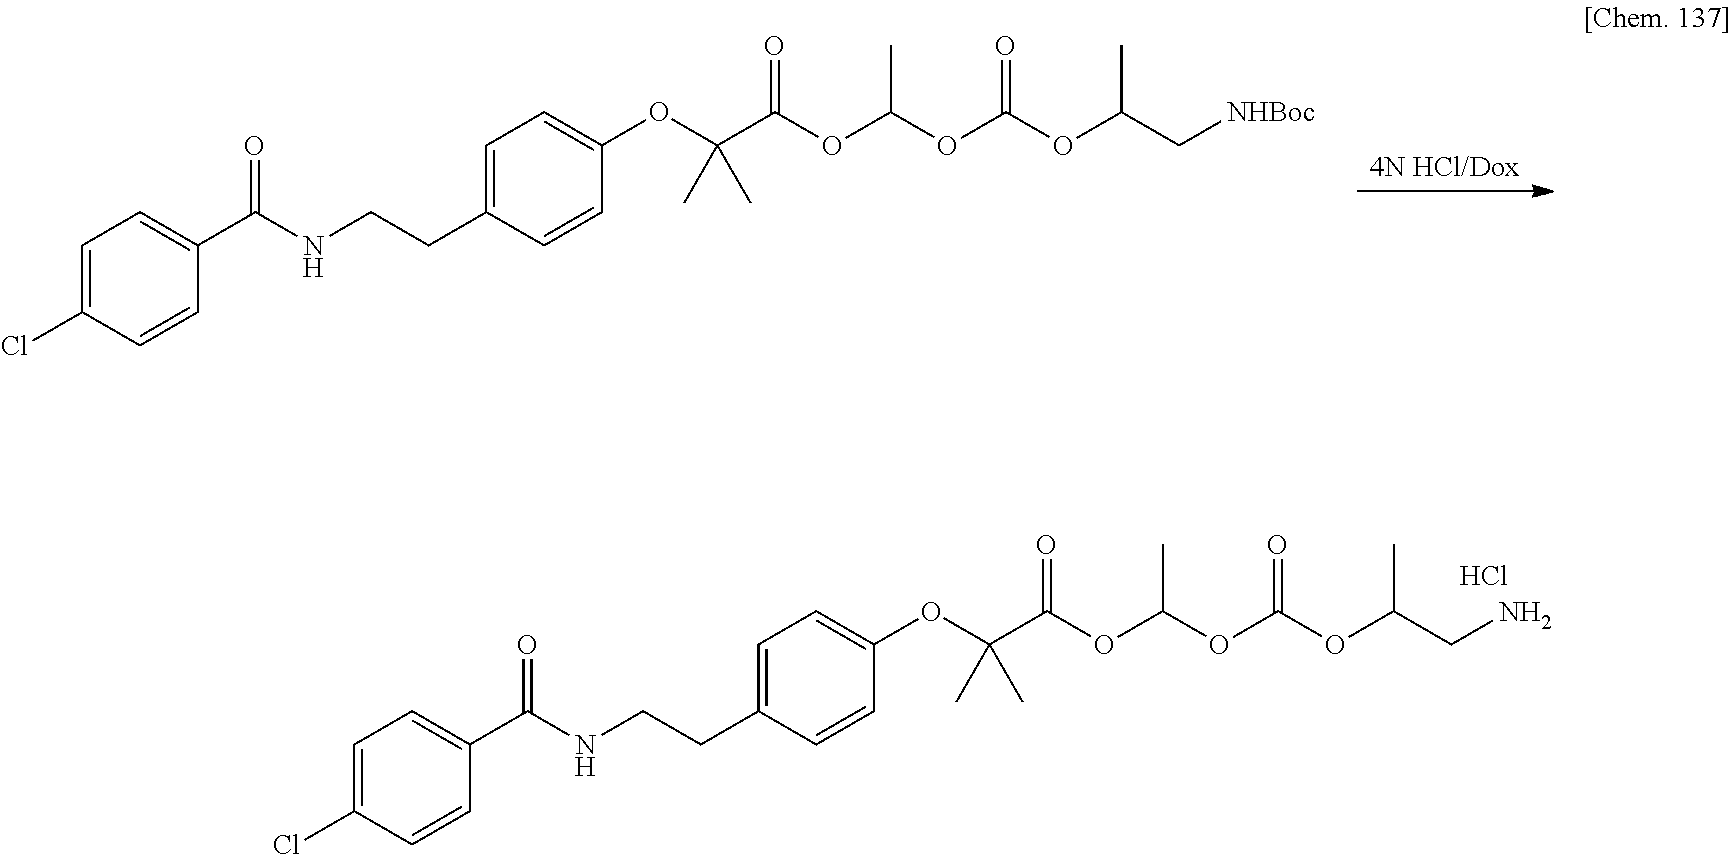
[4N HCl/Dox].C1=C(Cl)C=CC(C(NCCC2=CC=C(OC(C(=O)OC(C)OC(OC(C[NHBoc])C)=O)(C)C)C=C2)=O)=C1.C1=C(Cl)C=CC(C(NCCC2=CC=C(OC(C(=O)OC(C)OC(OC(CN)C)=O)(C)C)C=C2)=O)=C1.Cl
